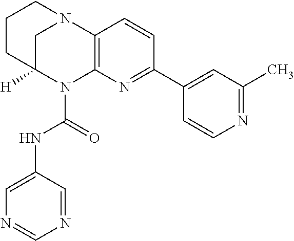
C1C2([H])N(C(=O)NC3=CN=CN=C3)C3=C(N1CCC2)C=CC(C1=CC(C)=NC=C1)=N3
